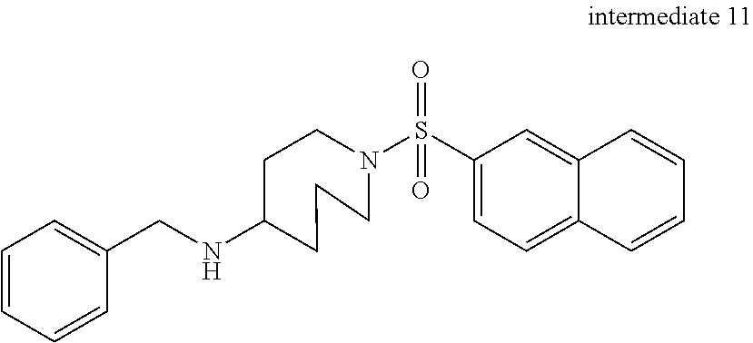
C1(NCC2=CC=CC=C2)CCN(S(C2=CC=C3C(=C2)C=CC=C3)(=O)=O)CCC1
